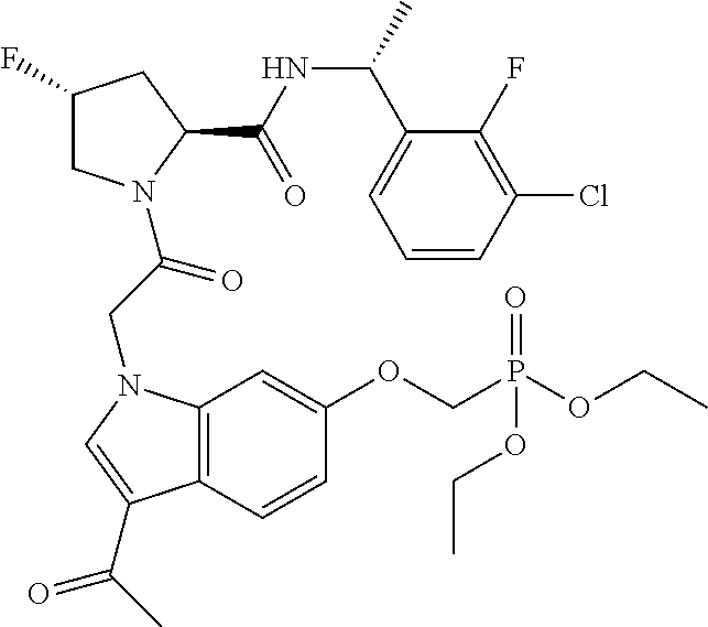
C1(F)CN(C(CN2C3=C(C=CC(OCP(OCC)(=O)OCC)=C3)C(C(C)=O)=C2)=O)C(C(NC(C2=CC=CC(Cl)=C2F)C)=O)C1
